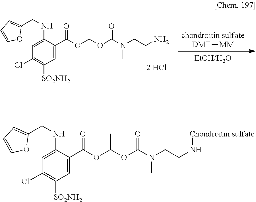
C1(C(=O)OC(OC(N(CCN[Chondroitin sulfate])C)=O)C)=CC([SO2NH2])=C(Cl)C=C1NCC1=CC=CO1.[EtOH/H2O].[chondroitin sulfate].[DMT][MM].C1(C(=O)OC(OC(N(CCN)C)=O)C)=CC([SO2NH2])=C(Cl)C=C1NCC1=CC=CO1
